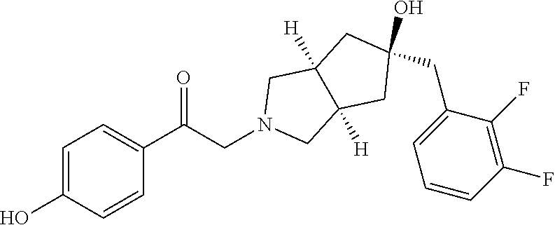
C1=C(O)C=CC(C(CN2CC3([H])C([H])(C2)CC(CC2=CC=CC(F)=C2F)(O)C3)=O)=C1
